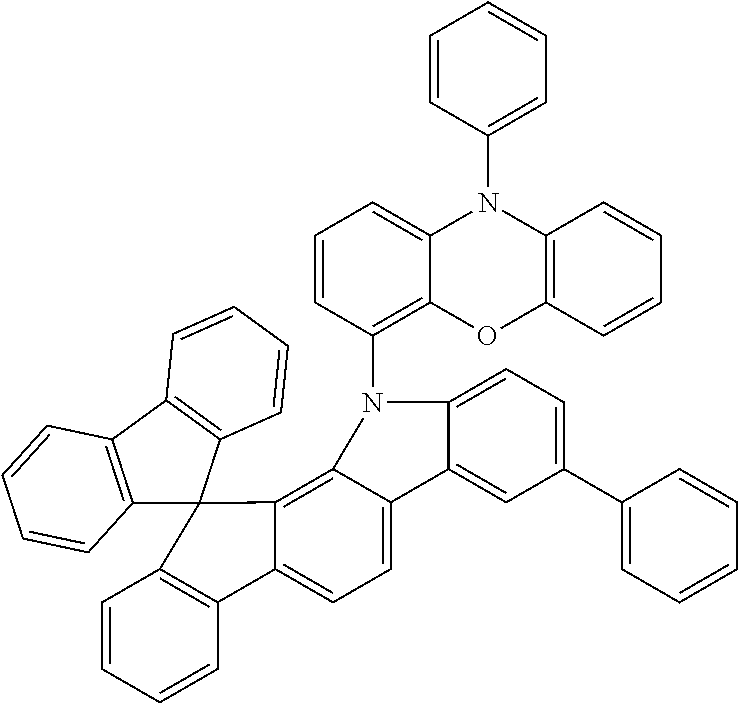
C1=CC=CC2=C1C1(C3=C4C(=CC=C23)C2=CC(C3=CC=CC=C3)=CC=C2N4C2=C3C(=CC=C2)N(C2=CC=CC=C2)C2=C(O3)C=CC=C2)C2=C(C3=C1C=CC=C3)C=CC=C2
